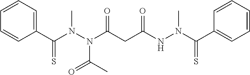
C1(C(N(N(C(CC(NN(C(C2=CC=CC=C2)=S)C)=O)=O)C(C)=O)C)=S)=CC=CC=C1
